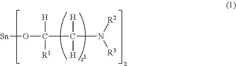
[Sn]OC(C(N([R2])[R3])([H])[H])([H])[R1]
